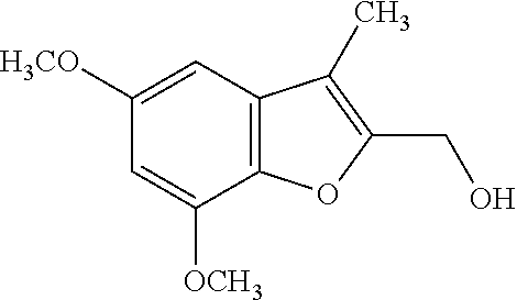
C1([H3CO])=CC2=C(C([OCH3])=C1)OC(CO)=C2C
